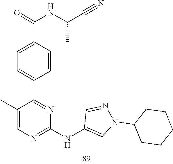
C1=C(C(=O)NC(C)C#N)C=CC(C2=NC(NC3=CN(C4CCCCC4)N=C3)=NC=C2C)=C1
